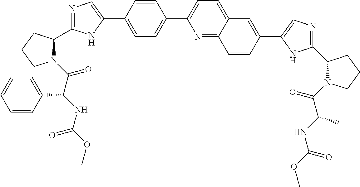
C1=C(C2=CN=C(C3N(C(C(NC(OC)=O)C4=CC=CC=C4)=O)CCC3)N2)C=CC(C2=CC=C3C(=N2)C=CC(C2=CN=C(C4N(C(C(NC(OC)=O)C)=O)CCC4)N2)=C3)=C1
